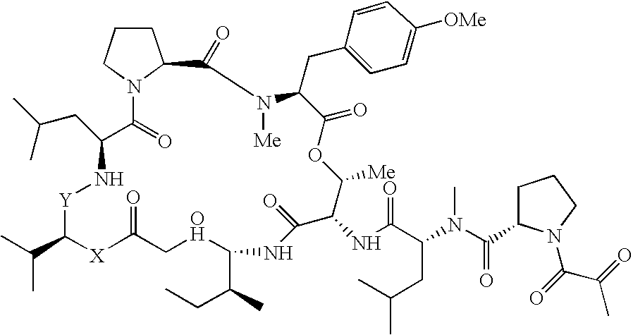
C1CCN2C1C(=O)N([Me])C(CC1=CC=C([OMe])C=C1)C(=O)OC([Me])C(NC(C(CC(C)C)N(C)C(C1CCCN1C(=O)C(=O)C)=O)=O)C(=O)NC(C(C)CC)OCC(=O)[X]C(C(C)C)[Y]NC(CC(C)C)C2=O
